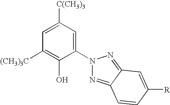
C1=C([C(CH3)3])C=C(N2N=C3C(=N2)C=C([R])C=C3)C(O)=C1[(CH3)3C]
